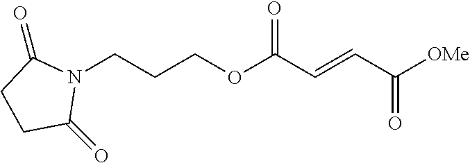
C(CCOC(C=CC([OMe])=O)=O)N1C(=O)CCC1=O
